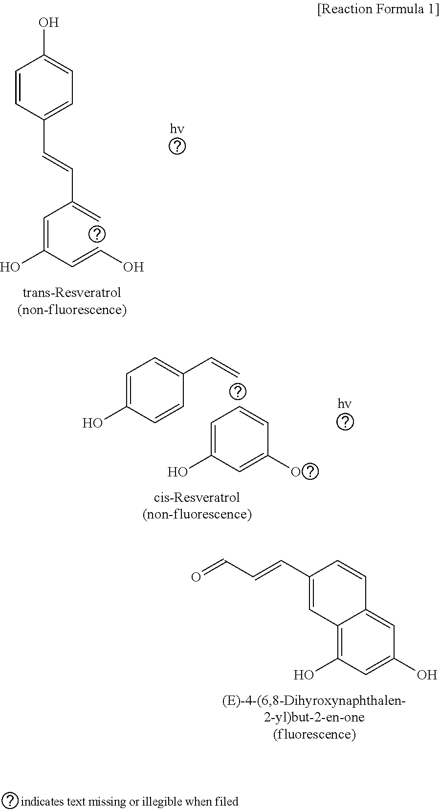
C12=C(O)C=C(O)C=C1C=CC(C=CC=O)=C2.C1=CC(C=CC(=C)C=C(C=CO)O)=CC=C1O.C1=C(O)C=C(O)C=C1.C1=C(O)C=CC(C=C)=C1
